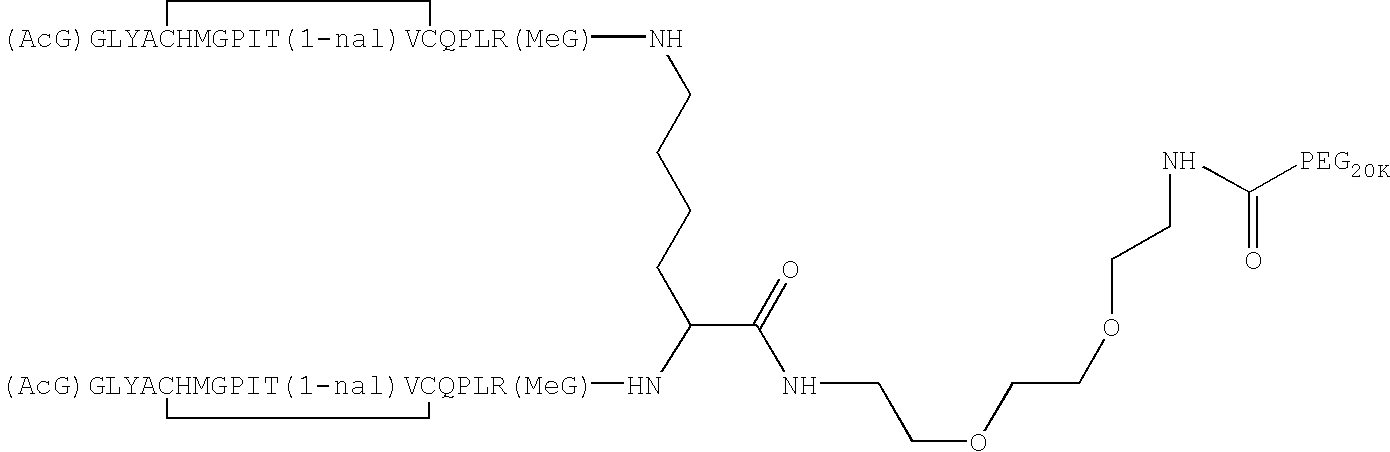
[(AcG)GLYACHMGPIT(1-nal)VCQPLR(MeG)]1(NCCCCC(C(=O)NCCOCCOCCNC([PEG20K])=O)N[(AcG)GLYACHMGPIT(1-nal)VCQPLR(MeG)]2CC2)CC1
